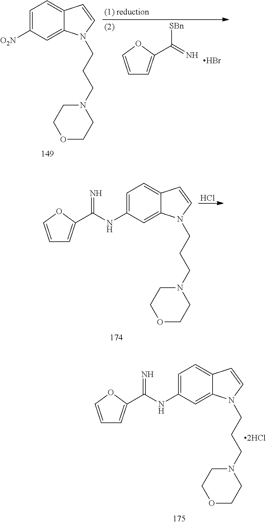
C1=C(NC(=N)C2=CC=CO2)C=C2C(=C1)C=CN2CCCN1CCOCC1.C1=C([O2N])C=C2C(=C1)C=CN2CCCN1CCOCC1.C1=COC(C(=N)[SBn])=C1.Br.C1=C(NC(=N)C2=CC=CO2)C=C2C(=C1)C=CN2CCCN1CCOCC1.Cl
